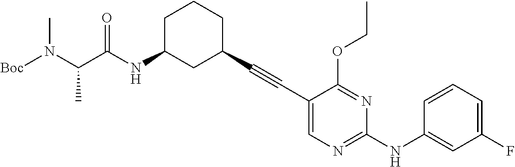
[Boc]N(C(C(NC1CC(C#CC2=CN=C(NC3=CC(F)=CC=C3)N=C2OCC)CCC1)=O)C)C
